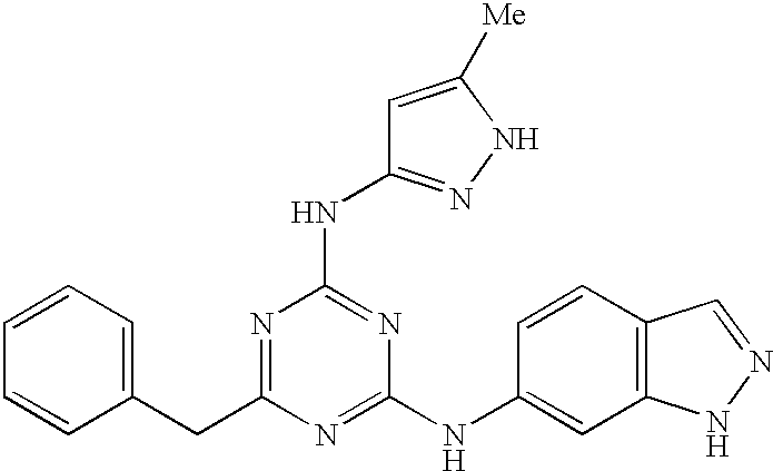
C1(CC2=NC(NC3=NNC([Me])=C3)=NC(NC3=CC4=C(C=C3)C=NN4)=N2)=CC=CC=C1
